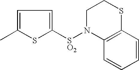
C1=C(C)SC([SO2]N2C3=C(C=CC=C3)SCC2)=C1
